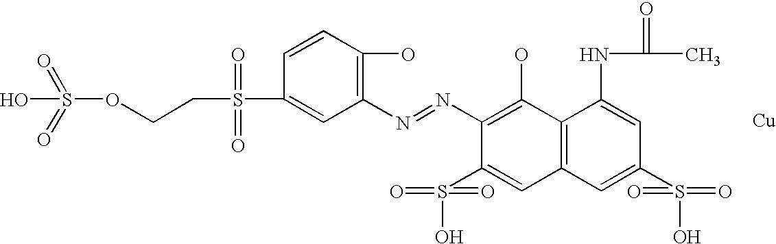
C1(N=NC2=C(O)C=CC(S(CCOS(=O)(=O)O)(=O)=O)=C2)=C(O)C2=C(C=C1S(O)(=O)=O)C=C(S(O)(=O)=O)C=C2NC(C)=O.[Cu]
